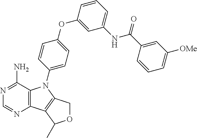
C12=C(C(N)=NC=N1)N(C1=CC=C(OC3=CC(NC(C4=CC([OMe])=CC=C4)=O)=CC=C3)C=C1)C1=C2C(C)OC1
